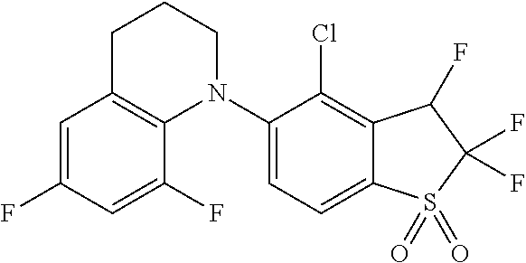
C1=C(F)C=C(F)C2=C1CCCN2C1=CC=C2C(=C1Cl)C(F)C(F)(F)S2(=O)=O
